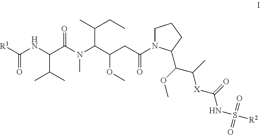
[R1]C(NC(C(N(C(C(CC(N1CCCC1C(C([X]C(NS([R2])(=O)=O)=O)C)OC)=O)OC)C(C)CC)C)=O)C(C)C)=O
